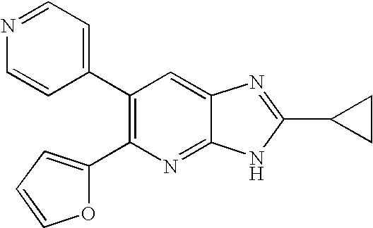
C1(C2=C(C3=CC=NC=C3)C=C3C(=N2)NC(C2CC2)=N3)=CC=CO1
